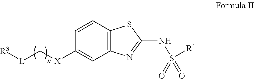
C1=CC2=C(C=C1[X]C[L][R3])N=C(NS([R1])(=O)=O)S2
